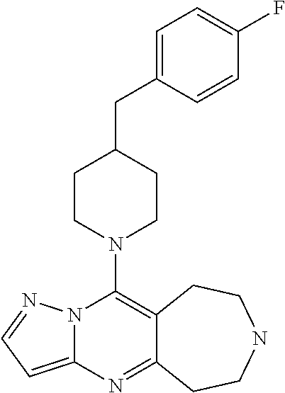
N12C(=CC=N1)N=C1C(=C2N2CCC(CC3=CC=C(F)C=C3)CC2)CCNCC1
